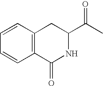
C1=CC2=C(C=C1)C(=O)NC(C(=O)C)C2
